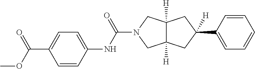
C12([H])C([H])(CC(C3=CC=CC=C3)([H])C1)CN(C(=O)NC1=CC=C(C(OC)=O)C=C1)C2
